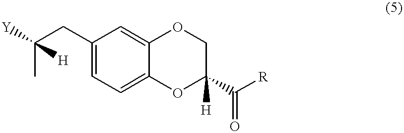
C(C)(CC1=CC=C2C(=C1)OCC(C([R])=O)([H])O2)([H])[Y]
